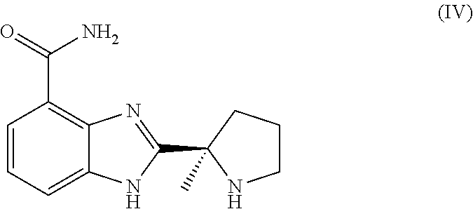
C1=CC=C2C(=C1C(=O)N)N=C(C1(C)NCCC1)N2
